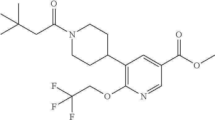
C1(C2=C(OCC(F)(F)F)N=CC(C(=O)OC)=C2)CCN(C(CC(C)(C)C)=O)CC1
